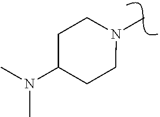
CN1CCC(N(C)C)CC1
